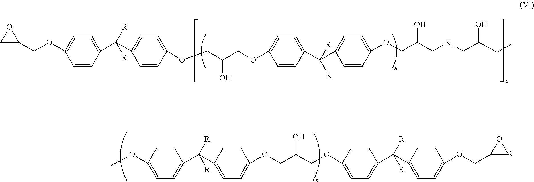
C1=CC(OC)=CC=C1C(C1=CC=C(OCC(O)COC2=CC=C(C(C3=CC=C(OCC4OC4)C=C3)([R])[R])C=C2)C=C1)([R])[R].C1=CC(OCC2OC2)=CC=C1C(C1=CC=C(OCC(O)COC2=CC=C(C(C3=CC=C(OCC(C[R11]CC(CC)O)O)C=C3)([R])[R])C=C2)C=C1)([R])[R]
